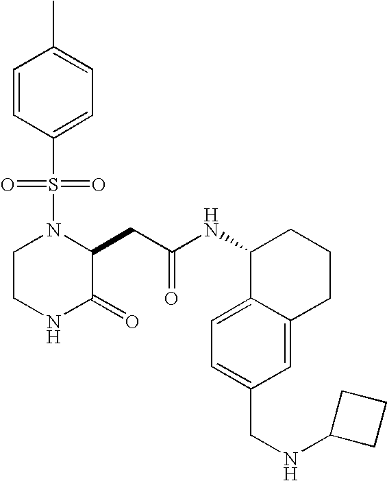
C1=CC(S(N2CCNC(=O)C2CC(NC2C3=CC=C(CNC4CCC4)C=C3CCC2)=O)(=O)=O)=CC=C1C
